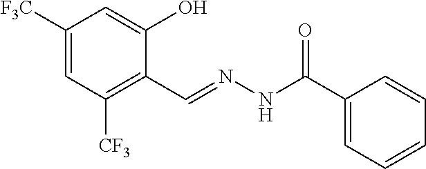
C1([F3C])=CC([CF3])=C(C=NNC(=O)C2=CC=CC=C2)C(O)=C1
